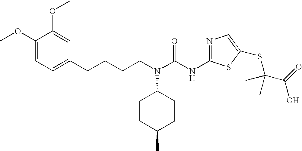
C1(OC)=CC=C(CCCCN(C(NC2=NC=C(SC(C)(C(=O)O)C)S2)=O)C2CCC(C)CC2)C=C1OC
